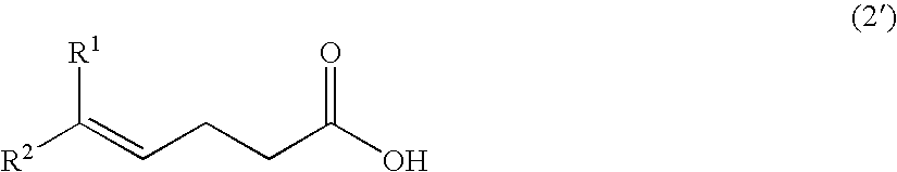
[R2]C(=CCCC(O)=O)[R1]
